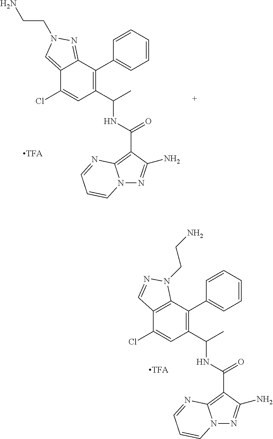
C12=C(C(C3=CC=CC=C3)=C(C(C)NC(=O)C3=C4N(N=C3N)C=CC=N4)C=C1Cl)N(CCN)N=C2.C12=CN(CCN)N=C1C(C1=CC=CC=C1)=C(C(C)NC(=O)C1=C3N(N=C1N)C=CC=N3)C=C2Cl
